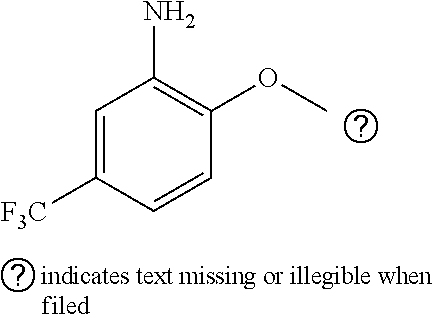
C1=C([F3C])C=CC(OC)=C1N
